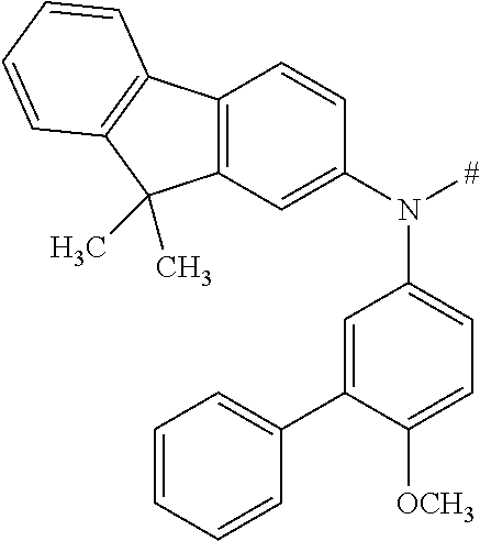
C12=C(C=C(N([#])C3=CC=C([OCH3])C(C4=CC=CC=C4)=C3)C=C1)C(C)(C)C1=C2C=CC=C1
